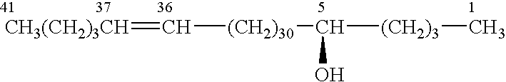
[CH3(CH2)3CH]=C[(CH2)30]C([(CH2)3]C)O
